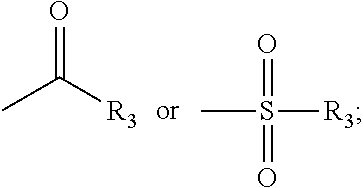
O=C(C)[R3].CS([R3])(=O)=O
